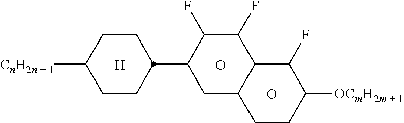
C1CC(C2CC3C(C(F)C2F)C(F)C([OCmH2m + 1])CC3)CCC1[CnH2n + 1].[H].O.O
